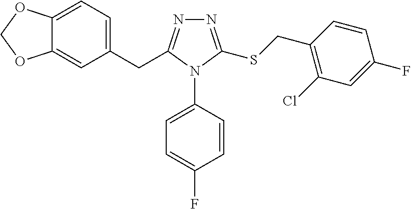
C12=CC=C(CC3=NN=C(SCC4=C(Cl)C=C(F)C=C4)N3C3=CC=C(F)C=C3)C=C1OCO2
